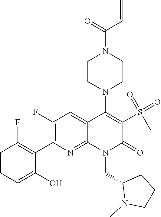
N1(CC2N(C)CCC2)C(=O)C(S(=O)(=O)C)=C(N2CCN(C(=O)C=C)CC2)C2=CC(F)=C(C3=C(F)C=CC=C3O)N=C12
